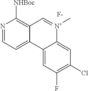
N1=CC=C2C(=C1[NHBoc])C=[N+](C)C1=CC(Cl)=C(F)C=C21.[F-]
